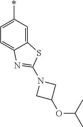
C12=CC(*)=CC=C1N=C(N1CC(OC(C)C)C1)S2
